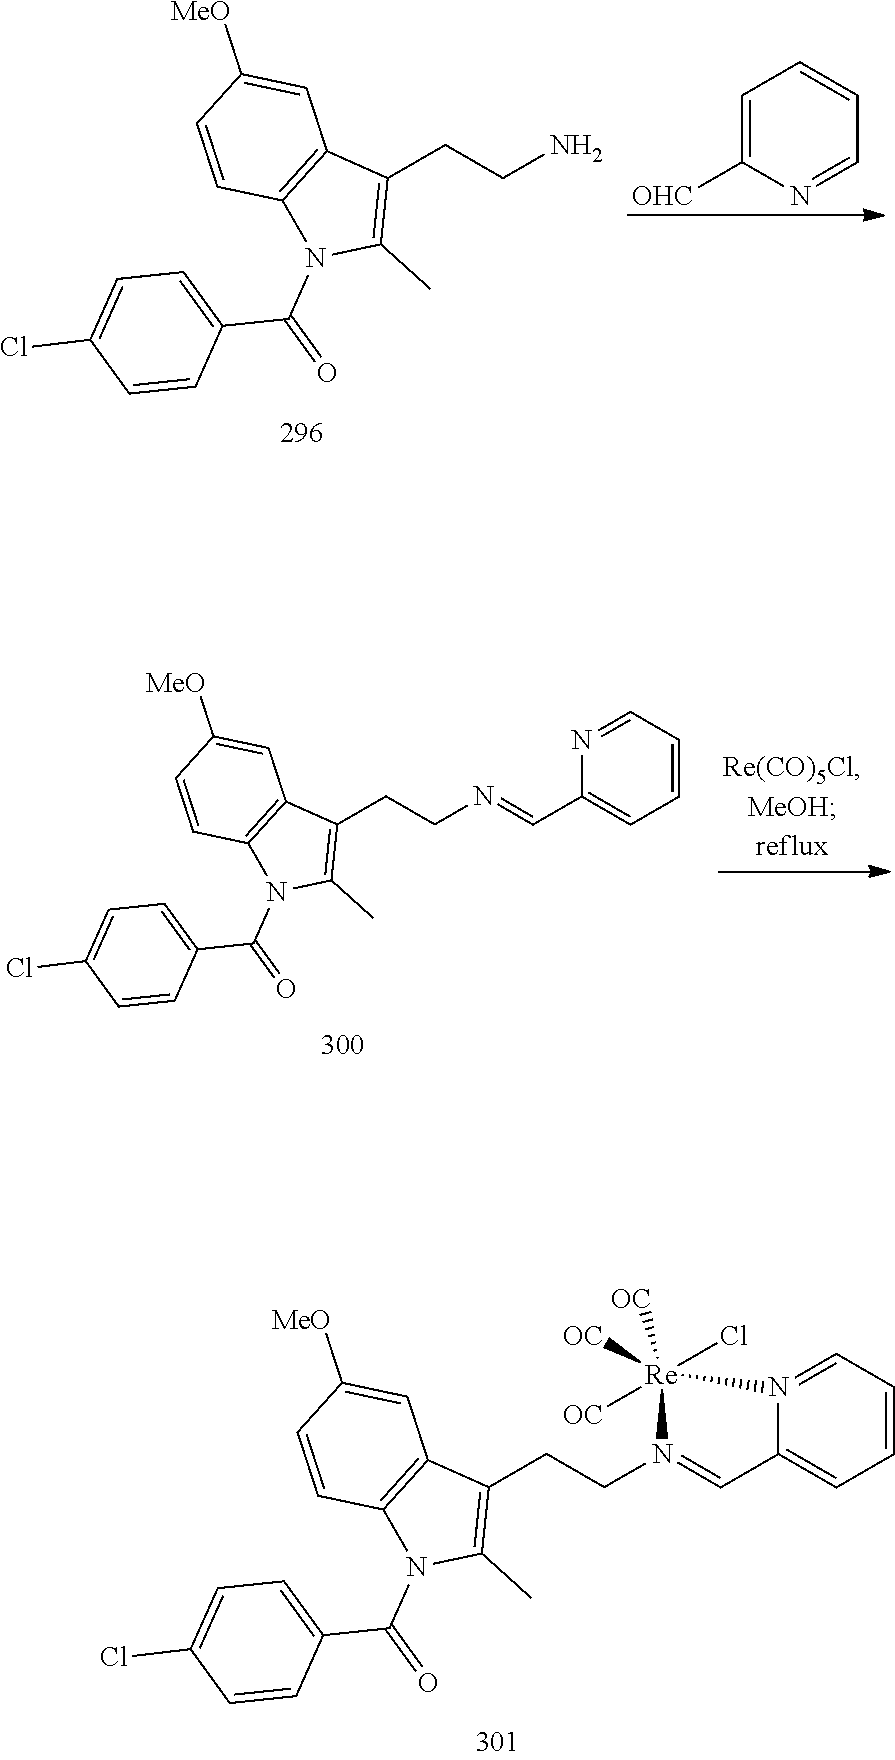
C1=CC2=C(C=C1[MeO])C(CCN)=C(C)N2C(C1=CC=C(Cl)C=C1)=O.C1=C([OHC])N=CC=C1.C1=CC2=C(C=C1[MeO])C(CCN=CC1=CC=CC=N1)=C(C)N2C(C1=CC=C(Cl)C=C1)=O.C1=CC2=C(C=C1[MeO])C(CCN1=CC3=CC=CC=N3[Re]1([OC])(Cl)([OC])[OC])=C(C)N2C(C1=CC=C(Cl)C=C1)=O
